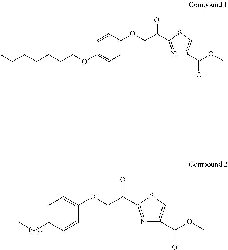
C1=C(CC)C=CC(OCC(=O)C2=NC(C(OC)=O)=CS2)=C1.C1=CC(OCC(=O)C2=NC(C(OC)=O)=CS2)=CC=C1OCCCCCCC
